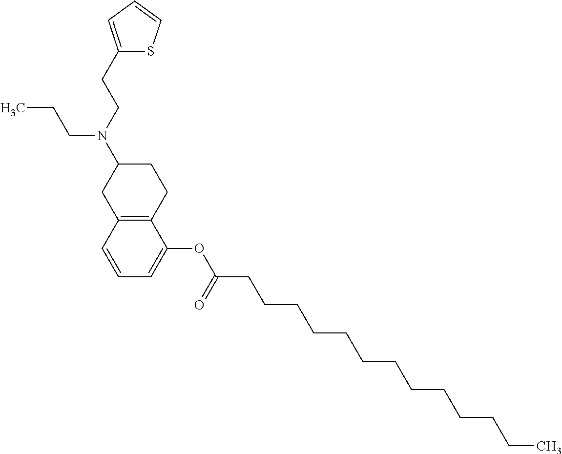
C12=C(C=CC=C1OC(CCCCCCCCCCCCC)=O)CC(N(CCC1=CC=CS1)CCC)CC2
